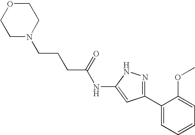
C(N1CCOCC1)CCC(NC1=CC(C2=CC=CC=C2OC)=NN1)=O
